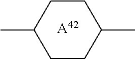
[A42].C1(C)CCC(C)CC1
